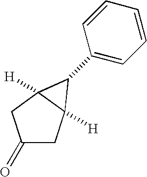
C1(C2C3([H])CC(=O)CC32[H])=CC=CC=C1
